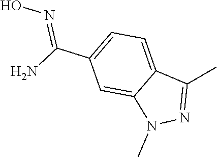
C1(C(N)=NO)=CC=C2C(=C1)N(C)N=C2C
